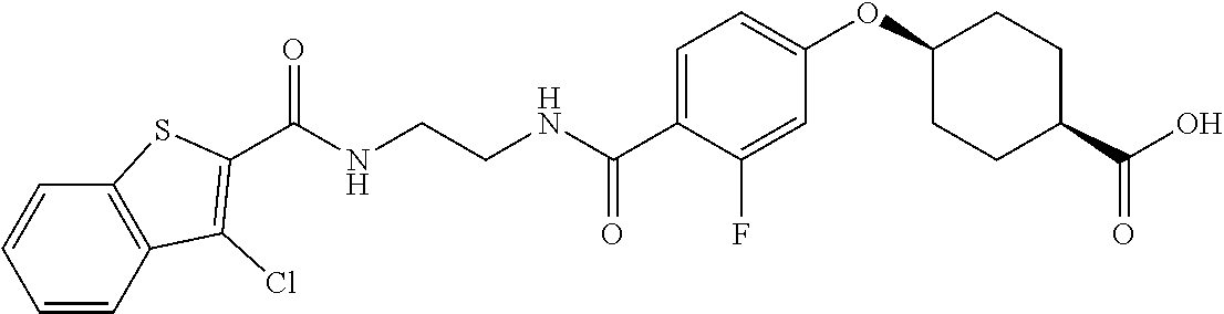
C(NCCNC(C1=CC=C(OC2CCC(C(O)=O)CC2)C=C1F)=O)(=O)C1=C(Cl)C2=C(C=CC=C2)S1
